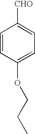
C1=CC(OCCC)=CC=C1[CHO]
